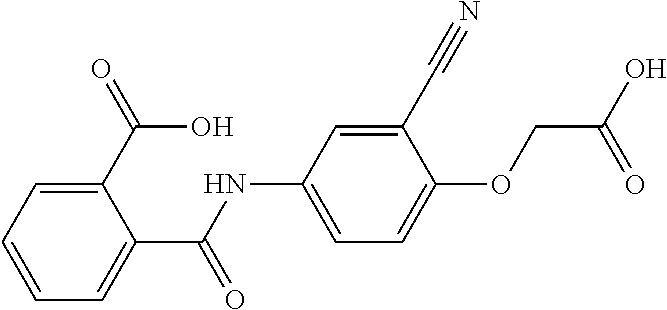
C1(NC(C2=CC=CC=C2C(O)=O)=O)=CC=C(OCC(O)=O)C(C#N)=C1
